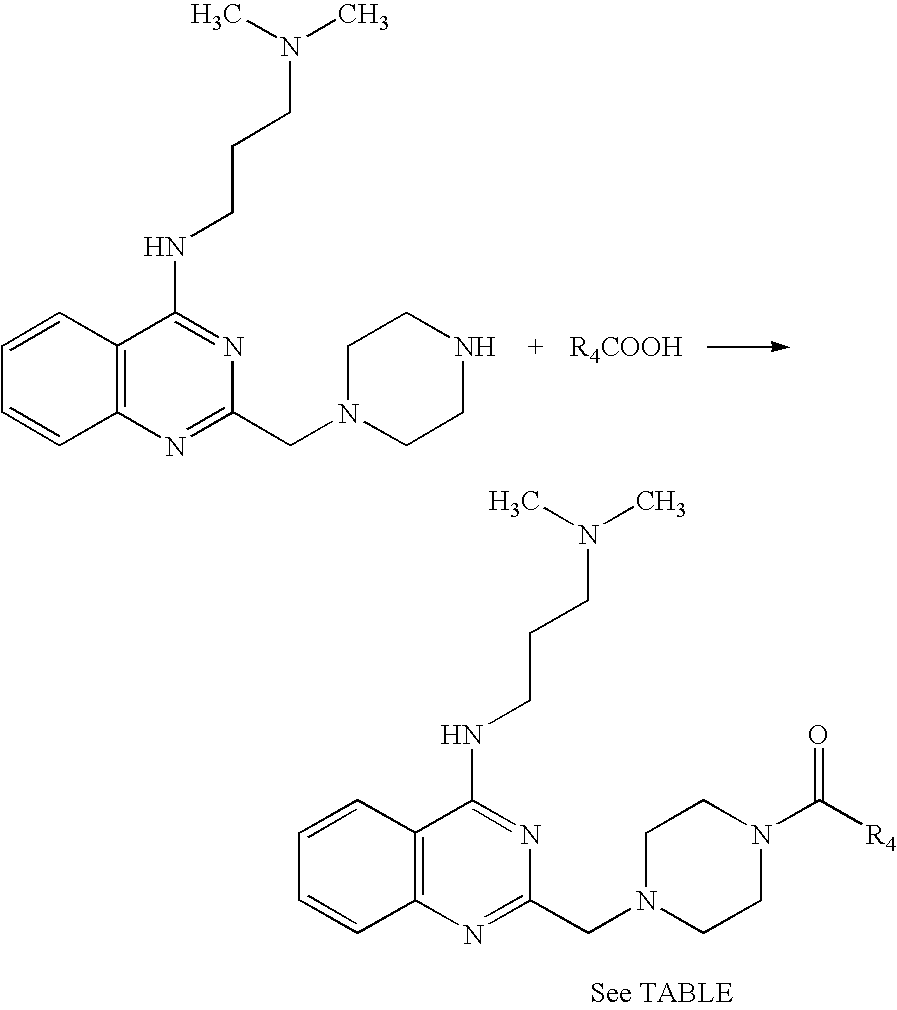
C1=CC2=C(C=C1)C(NCCCN(C)C)=NC(CN1CCNCC1)=N2.C1=CC2=C(C=C1)C(NCCCN(C)C)=NC(CN1CCN(C([R4])=O)CC1)=N2
